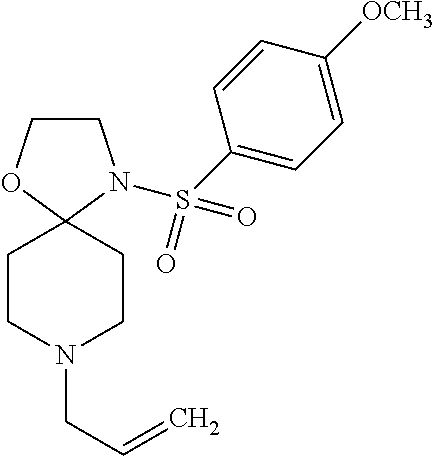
C1CN(S(C2=CC=C([OCH3])C=C2)(=O)=O)C2(O1)CCN(CC=C)CC2
